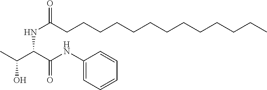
CC(C(C(NC1=CC=CC=C1)=O)NC(CCCCCCCCCCCCC)=O)O
